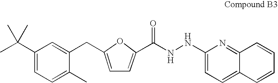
CC(C1=CC=C(C)C(CC2=CC=C(C(=O)NNC3=CC=C4C(=N3)C=CC=C4)O2)=C1)(C)C
